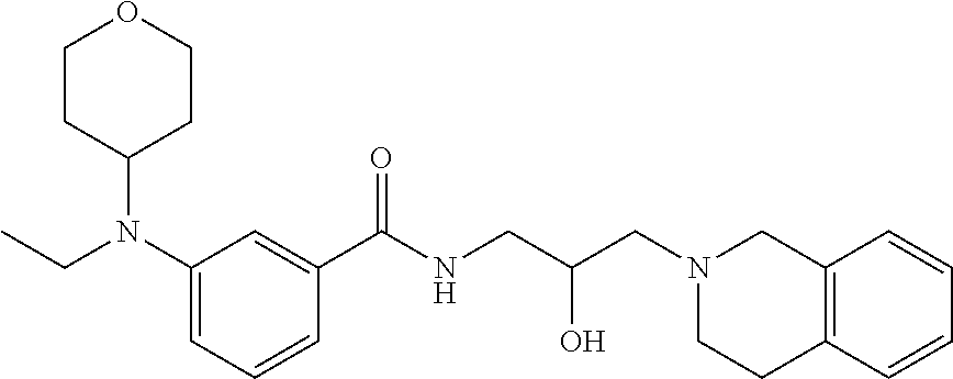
C1(N(CC)C2CCOCC2)=CC=CC(C(NCC(CN2CCC3=C(C2)C=CC=C3)O)=O)=C1
